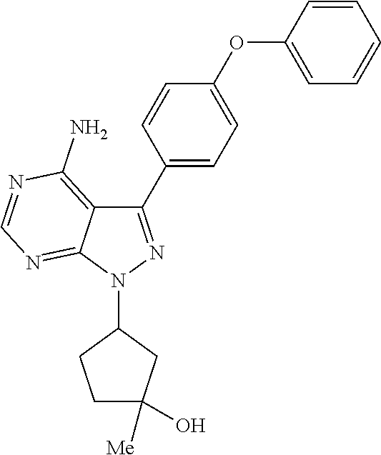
C1(C2=CC=C(OC3=CC=CC=C3)C=C2)=NN(C2CCC(O)([Me])C2)C2=NC=NC(N)=C12
